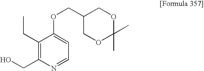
OCC1=C(CC)C(OCC2COC(C)(C)OC2)=CC=N1
